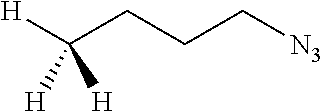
[H]C(CCC[N3])([H])[H]
